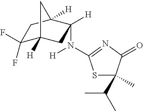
C1(F)(F)C2([H])CC(N(C3=NC(=O)C(C(C)C)(C)S3)[H])([H])C([H])(C1)C2
